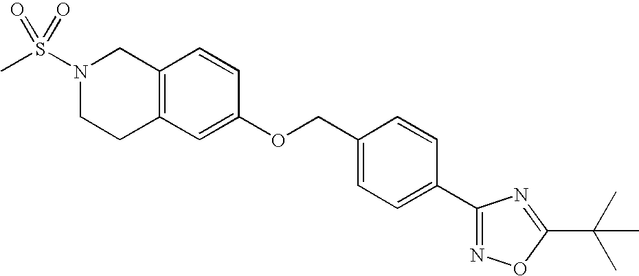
C12=C(CCN(S(C)(=O)=O)C1)C=C(OCC1=CC=C(C3=NOC(C(C)(C)C)=N3)C=C1)C=C2
